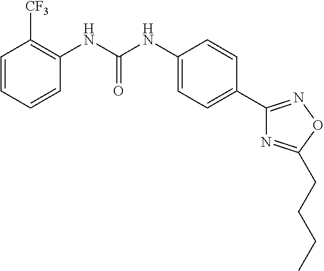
C1=CC=CC(NC(NC2=CC=C(C3=NOC(CCCC)=N3)C=C2)=O)=C1[CF3]
